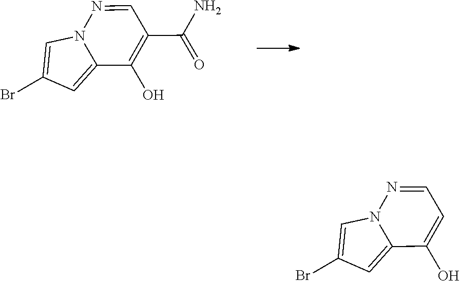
N12C(=CC(Br)=C1)C(O)=C(C(=O)N)C=N2.N12C(=CC(Br)=C1)C(O)=CC=N2
